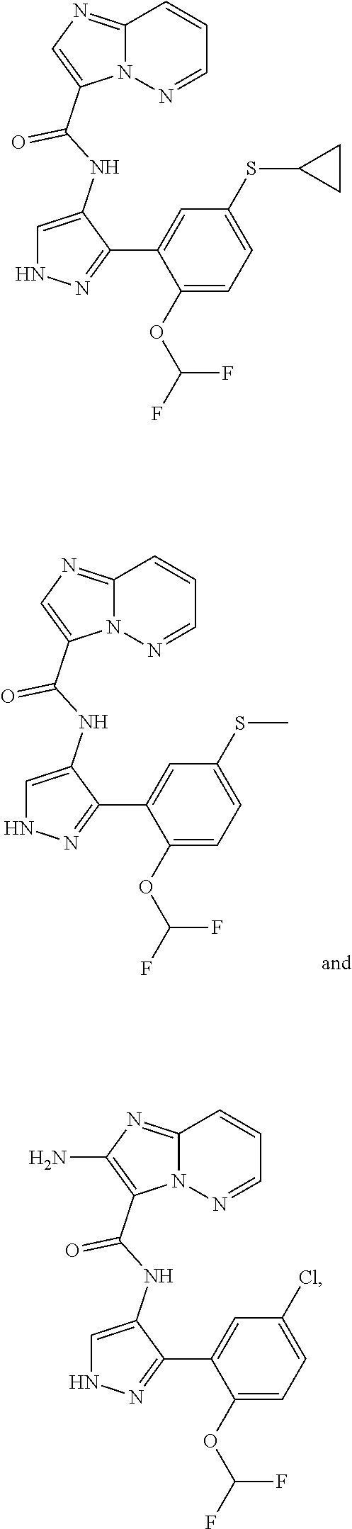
C12=NC=C(C(=O)NC3=CNN=C3C3=CC(SC)=CC=C3OC(F)F)N1N=CC=C2.C12=NC=C(C(=O)NC3=CNN=C3C3=CC(SC4CC4)=CC=C3OC(F)F)N1N=CC=C2.C12=NC(N)=C(C(=O)NC3=CNN=C3C3=CC(Cl)=CC=C3OC(F)F)N1N=CC=C2
